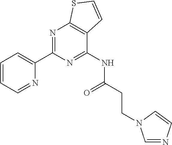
C1=CC=NC(C2=NC3=C(C=CS3)C(NC(CCN3C=NC=C3)=O)=N2)=C1
